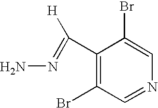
C1(C([H])=NN)=C(Br)C=NC=C1Br
